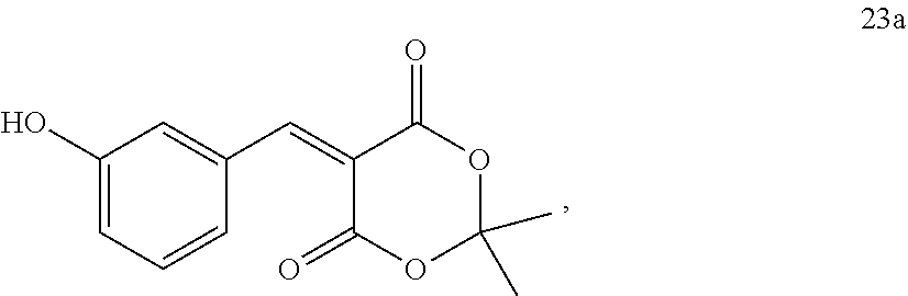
C1(O)=CC=CC(C=C2C(=O)OC(C)(C)OC2=O)=C1
